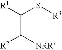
[R1]C(S[R3])C([NRR])[R2]
